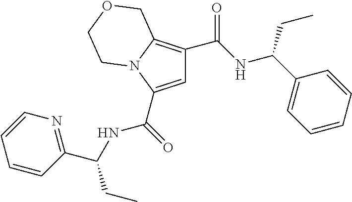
C1=C(C(=O)NC(C2=NC=CC=C2)CC)N2C(=C1C(NC(C1=CC=CC=C1)CC)=O)COCC2
